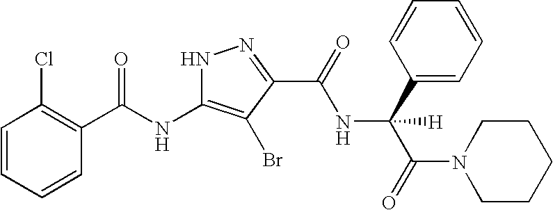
C1=CC=CC(C(NC2=C(Br)C(C(NC(C3=CC=CC=C3)(C(N3CCCCC3)=O)[H])=O)=NN2)=O)=C1Cl
